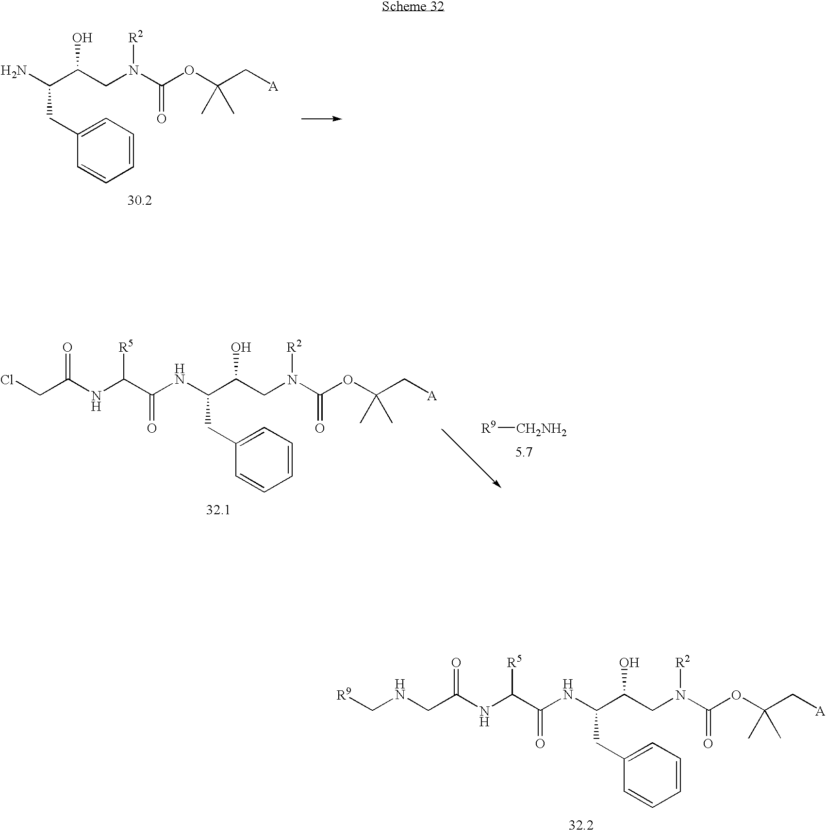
NC(C(CN(C(OC(C[A])(C)C)=O)[R2])O)CC1=CC=CC=C1.N(C(C(CN(C(OC(C[A])(C)C)=O)[R2])O)CC1=CC=CC=C1)C(C(NC(CCl)=O)[R5])=O.[R9][CH2NH2].N(C(C(CN(C(OC(C[A])(C)C)=O)[R2])O)CC1=CC=CC=C1)C(C(NC(CNC[R9])=O)[R5])=O
